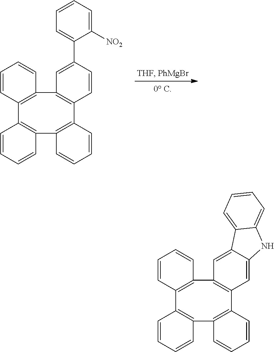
C1=CC=CC2=C1C1=C(C=CC=C1)C1=C(C3=C2C=CC=C3)C=C2C(=C1)C1=CC=CC=C1N2.C1=CC=CC2=C1C1=C(C=CC=C1)C1=C(C3=C2C=CC=C3)C=CC(C2=CC=CC=C2[NO2])=C1
